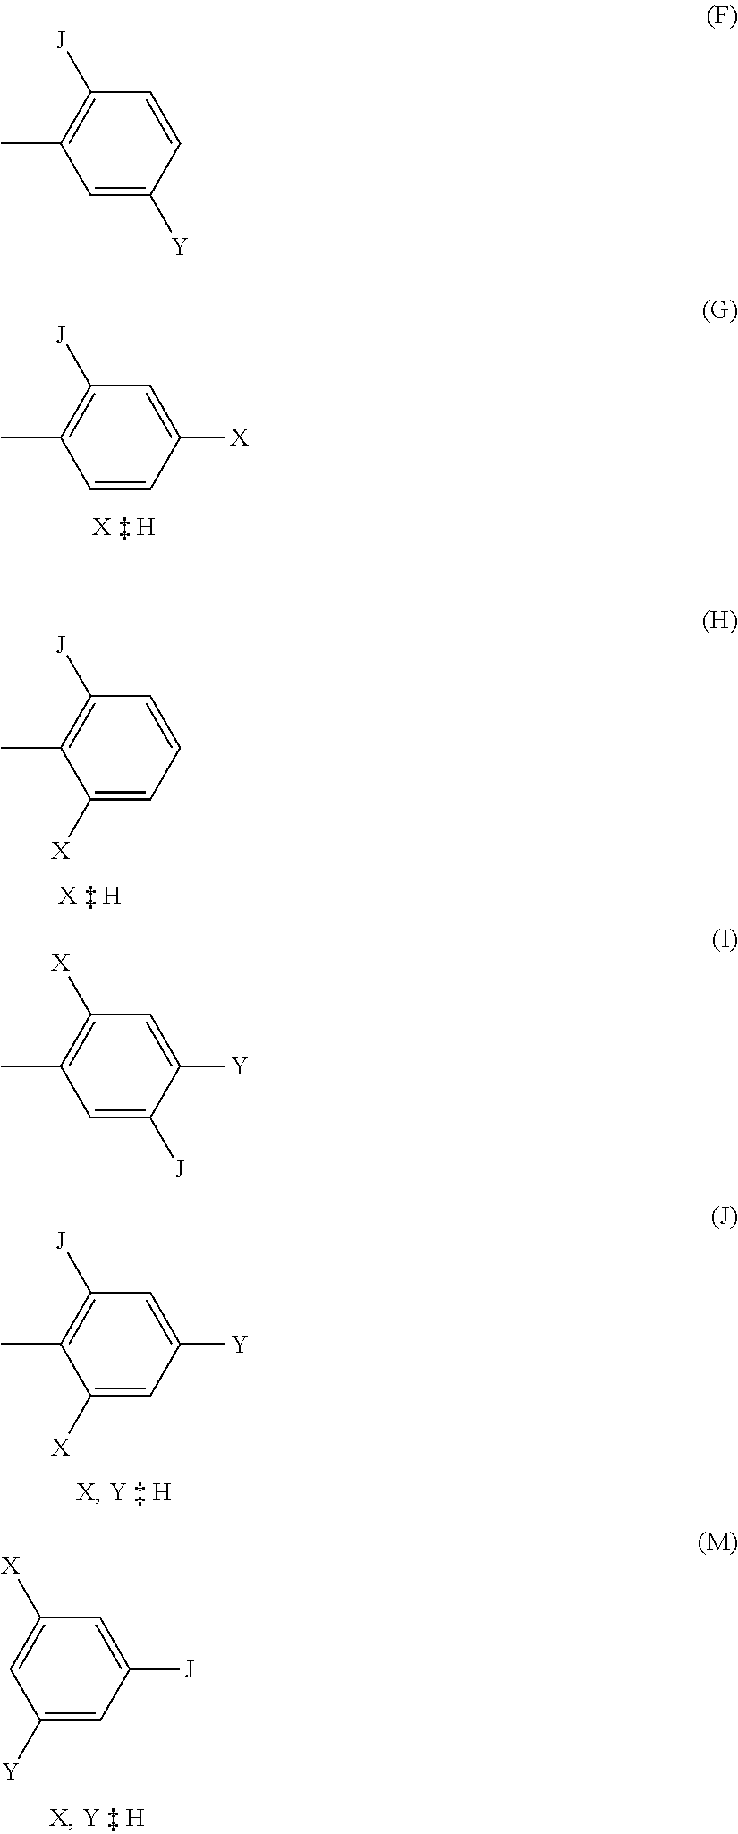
C1=CC([X])=CC([J])=C1C.C1([X])=CC=CC([J])=C1C.C1([X])=CC([Y])=CC([J])=C1C.C1([Y])=CC([J])=CC([X])=C1.C1=C([Y])C=CC([J])=C1C.C1=C([J])C([Y])=CC([X])=C1C
